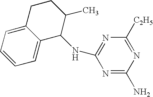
C1=CC=C2C(=C1)C(NC1=NC([C2H5])=NC(N)=N1)C(C)CC2
